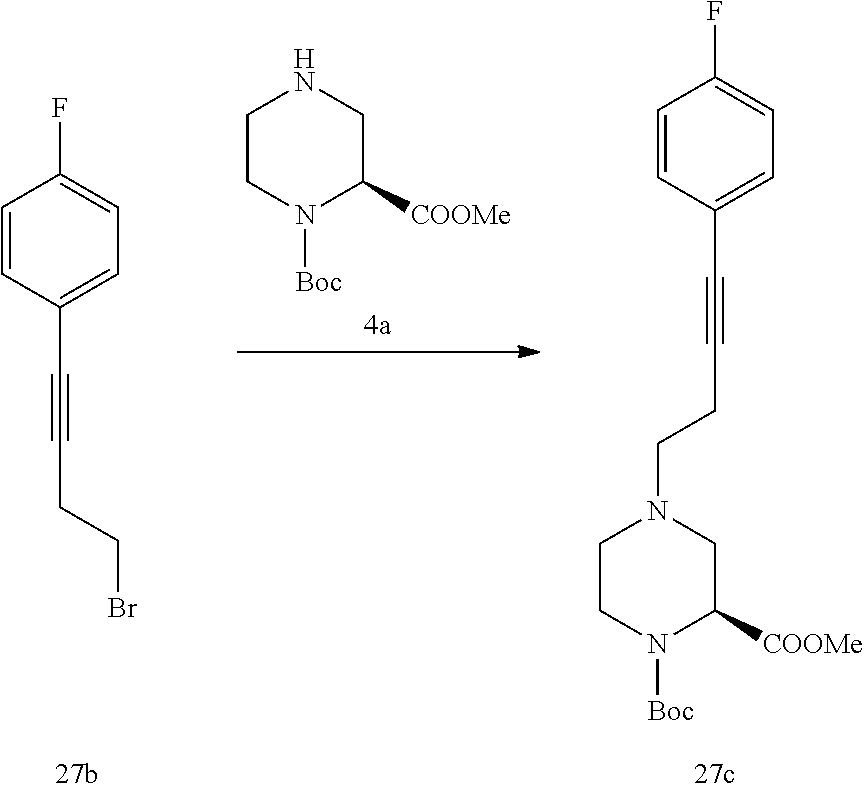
C1=CC(C#CCCBr)=CC=C1F.C1CN([Boc])C([COOMe])CN1.C1=CC(C#CCCN2CCN([Boc])C([COOMe])C2)=CC=C1F
